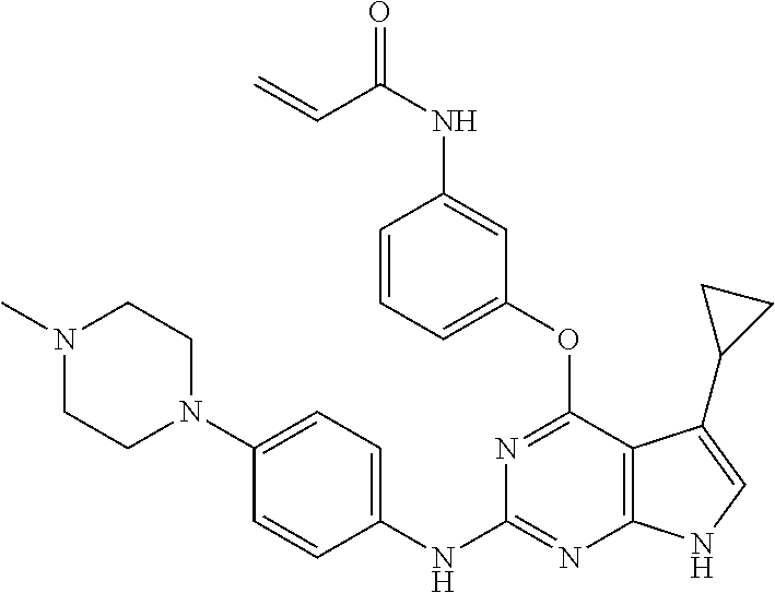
N1(C)CCN(C2=CC=C(NC3=NC4=C(C(OC5=CC=CC(NC(=O)C=C)=C5)=N3)C(C3CC3)=CN4)C=C2)CC1
